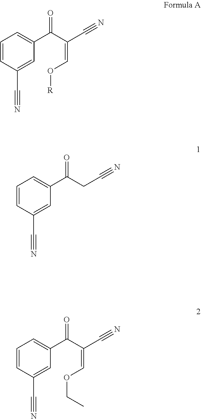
C1=CC(C#N)=CC(C(C(=CO[R])C#N)=O)=C1.C1=CC(C#N)=CC(C(CC#N)=O)=C1.C1=CC(C#N)=CC(C(C(=COCC)C#N)=O)=C1
